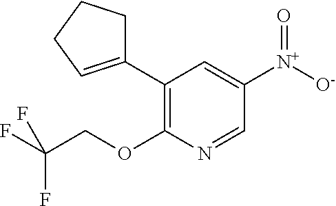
C1(C2=CCCC2)=C(OCC(F)(F)F)N=CC([N+](=O)[O-])=C1
